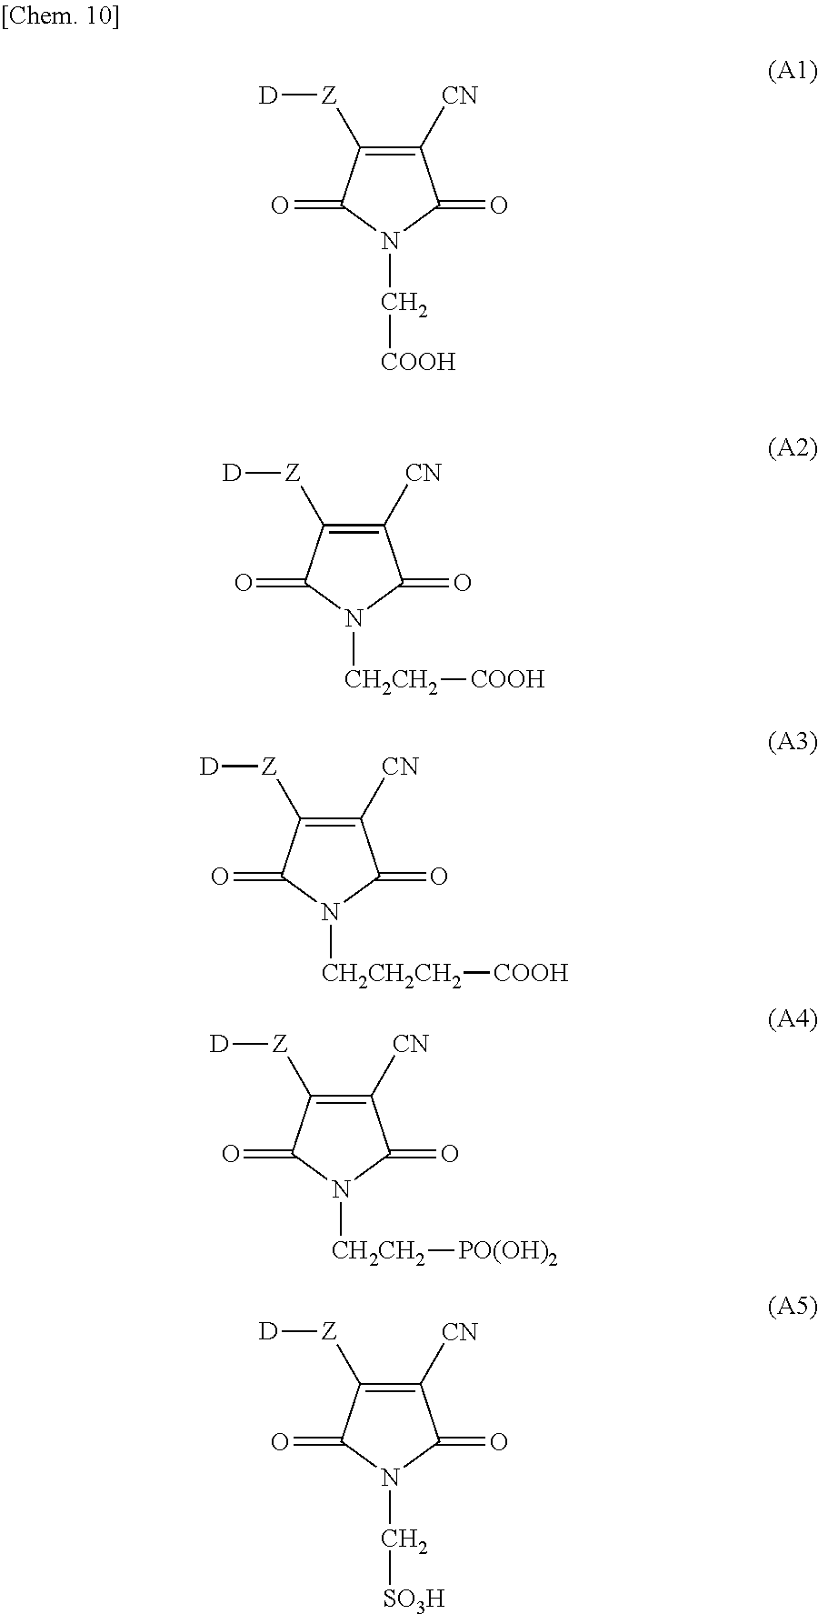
C1([CN])=C([Z][D])C(=O)N(C[COOH])C1=O.C1([CN])=C([Z][D])C(=O)N([CH2CH2][COOH])C1=O.C1([CN])=C([Z][D])C(=O)N([CH2CH2CH2][COOH])C1=O.C1([CN])=C([Z][D])C(=O)N([CH2CH2][PO(OH)2])C1=O.C1([CN])=C([Z][D])C(=O)N(C[SO3H])C1=O
